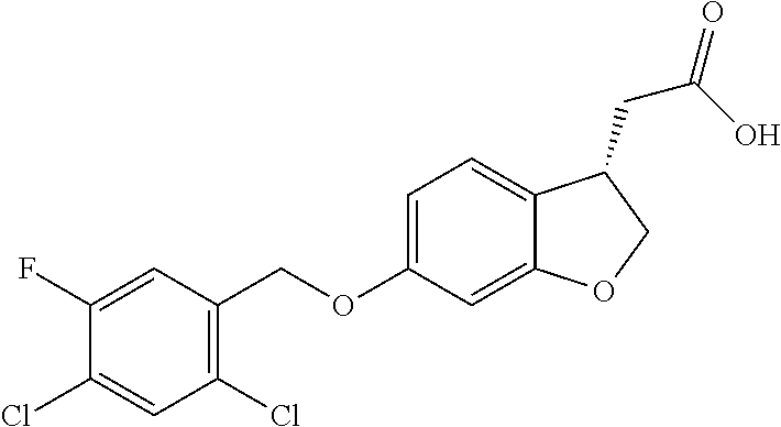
C1(F)=CC(COC2=CC=C3C(=C2)OCC3CC(=O)O)=C(Cl)C=C1Cl
